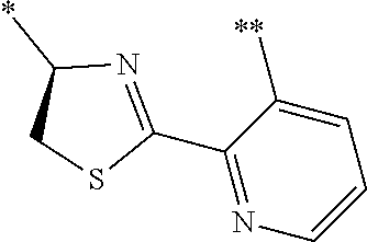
C1(C2=NC(*)CS2)=NC=CC=C1[**]
